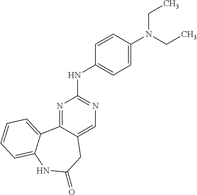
N1=C2C(=CN=C1NC1=CC=C(N(CC)CC)C=C1)CC(=O)NC1=CC=CC=C21
